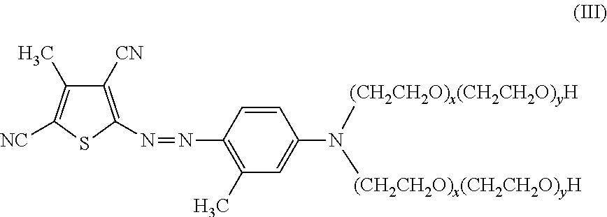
C1([CN])=C(N=NC2=C(C)C=C(N([(CH2CH2O)x(CH2CH2O)yH])[(CH2CH2O)x(CH2CH2O)yH])C=C2)SC([NC])=C1C
